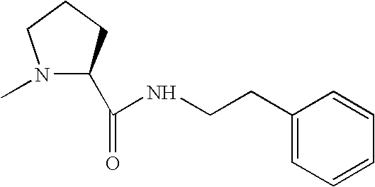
N1(C)C(C(=O)NCCC2=CC=CC=C2)CCC1
